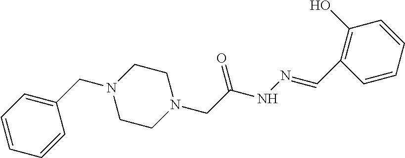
C1(CN2CCN(CC(NN=CC3=C(O)C=CC=C3)=O)CC2)=CC=CC=C1
